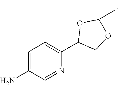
C1=C(N)C=NC(C2COC(C)(C)O2)=C1
